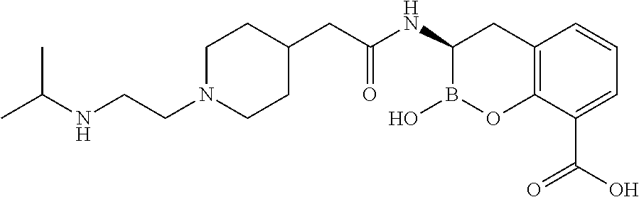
C1N(CCNC(C)C)CCC(CC(NC2B(O)OC3=C(C2)C=CC=C3C(O)=O)=O)C1
